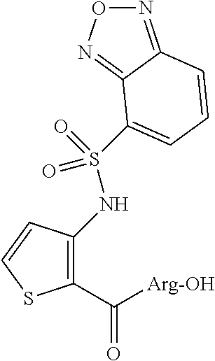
C1(C([Arg-OH])=O)=C(NS(=O)(=O)C2=CC=CC3=NON=C32)C=CS1
